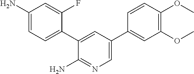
NC1=CC=C(C2=CC(C3=CC(OC)=C(OC)C=C3)=CN=C2N)C(F)=C1
